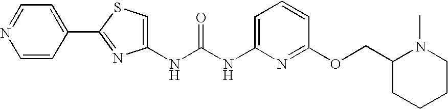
C(NC1=CC=CC(OCC2CCCCN2C)=N1)(=O)NC1=CSC(C2=CC=NC=C2)=N1
